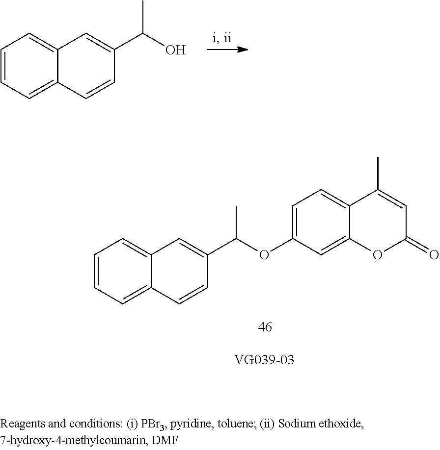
C1=CC=C2C(=C1)C=C(C(O)C)C=C2.O(C1=CC=C2C(=C1)OC(=O)C=C2C)C(C)C1=CC2=CC=CC=C2C=C1
